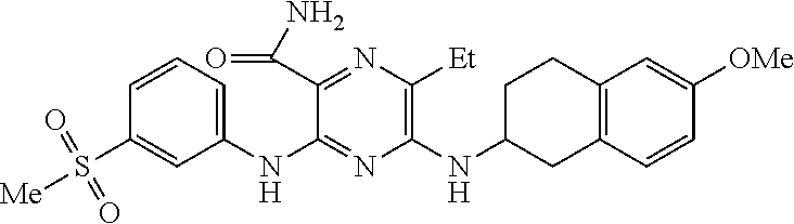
C1(NC2=NC(NC3CC4=C(CC3)C=C([OMe])C=C4)=C([Et])N=C2C(N)=O)=CC=CC(S([Me])(=O)=O)=C1
